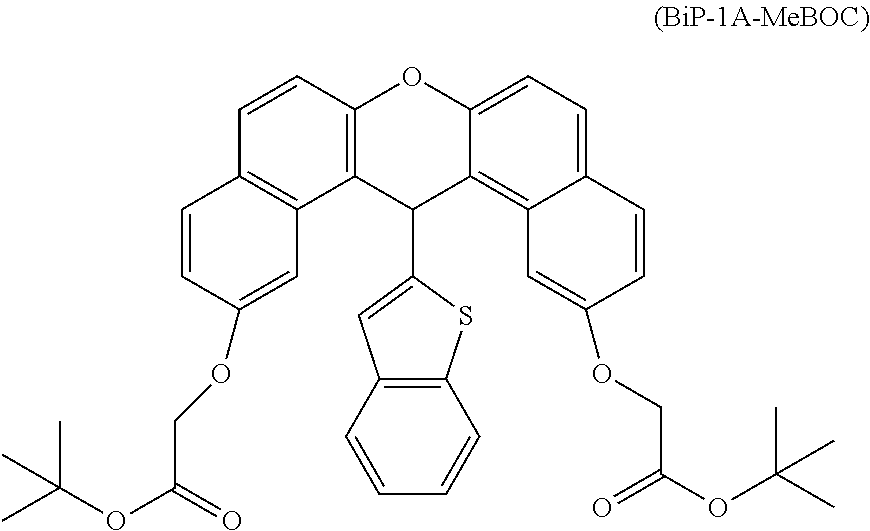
C12=C(C(C3=CC4=C(S3)C=CC=C4)C3=C4C(=CC=C3O1)C=CC(OCC(OC(C)(C)C)=O)=C4)C1=C(C=C2)C=CC(OCC(OC(C)(C)C)=O)=C1
